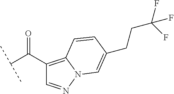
C(C(C1=C2N(N=C1)C=C(CCC(F)(F)F)C=C2)=O)(C)C
